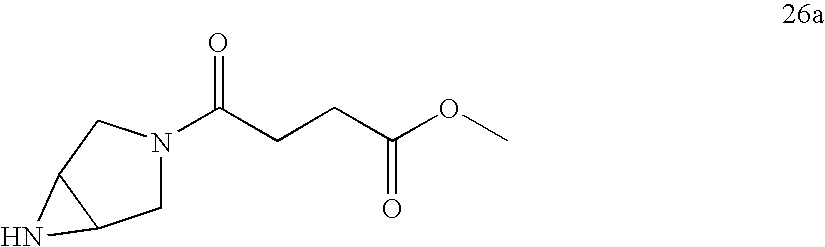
C1N(C(CCC(OC)=O)=O)CC2C1N2
